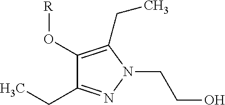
C1(O[R])=C(CC)N(CCO)N=C1CC
